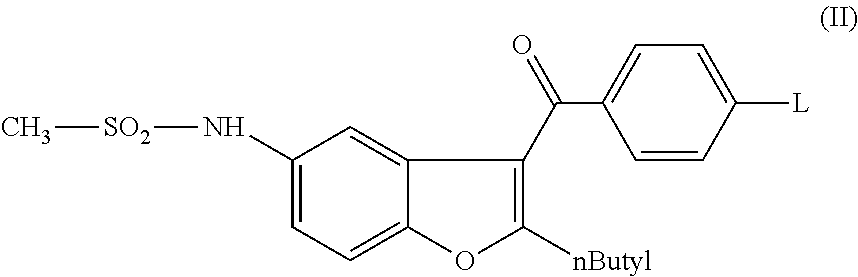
C1=CC([L])=CC=C1C(=O)C1=C([nButyl])OC2=CC=C(N[SO2]C)C=C21
